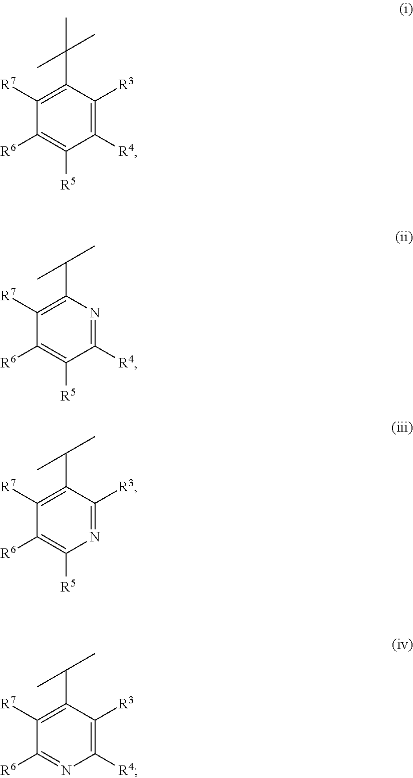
C1(C(C)(C)C)=C([R7])C([R6])=C([R5])C([R4])=C1[R3].C1(C(C)C)=C([R7])C([R6])=C([R5])C([R4])=N1.C1(C(C)C)=C([R7])C([R6])=C([R5])N=C1[R3].C1(C(C)C)=C([R7])C([R6])=NC([R4])=C1[R3]
